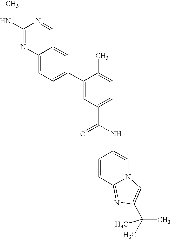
C1(NC)=NC2=CC=C(C3=CC(C(=O)NC4=CN5C(=NC(C(C)(C)C)=C5)C=C4)=CC=C3C)C=C2C=N1
